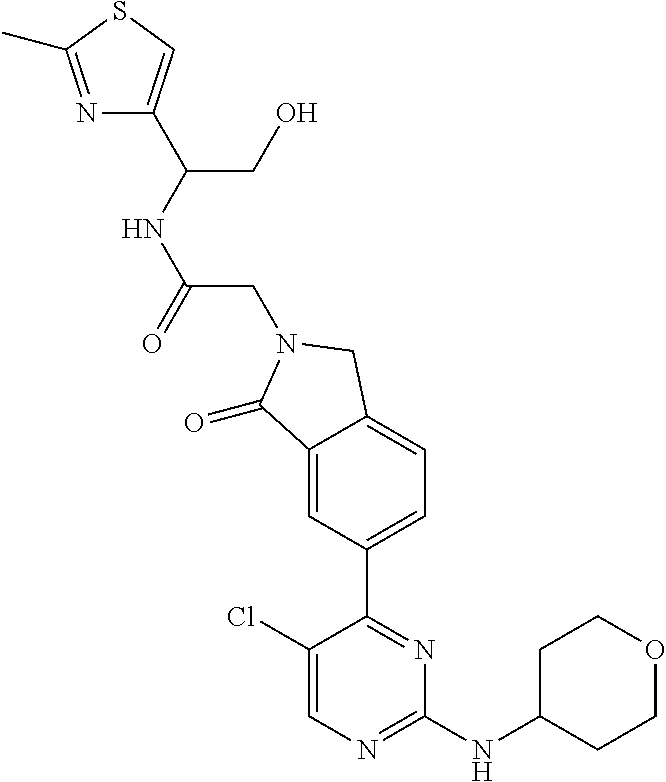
C1(Cl)=CN=C(NC2CCOCC2)N=C1C1=CC=C2C(=C1)C(=O)N(CC(NC(CO)C1=CSC(C)=N1)=O)C2
